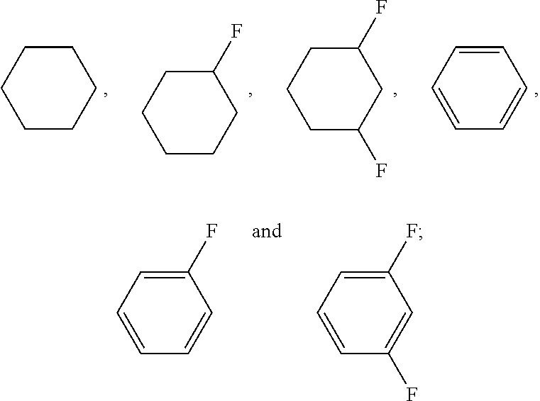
C1CCCCC1.C1CCC(F)CC1.C1C(F)CC(F)CC1.C1=CC=CC=C1.C1=CC=C(F)C=C1.C1=CC=C(F)C=C1F
